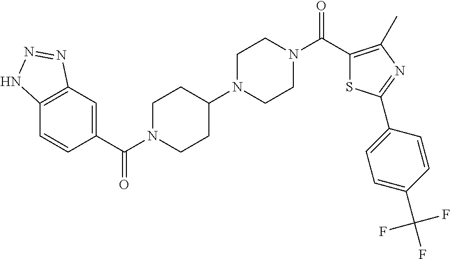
C12=C(C=C(C(N3CCC(N4CCN(C(C5=C(C)N=C(C6=CC=C(C(F)(F)F)C=C6)S5)=O)CC4)CC3)=O)C=C1)N=NN2
